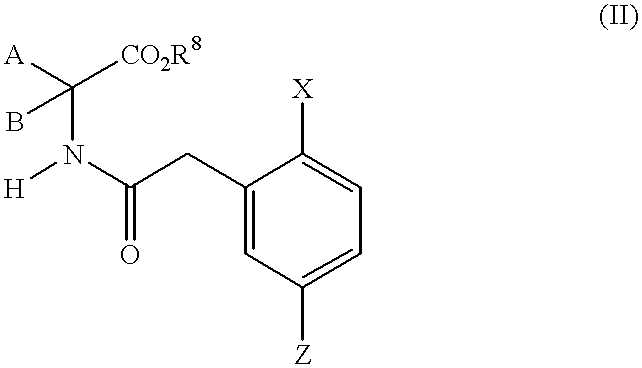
[H]N(C(=O)CC1=CC([Z])=CC=C1[X])C([A])([CO2R8])B
